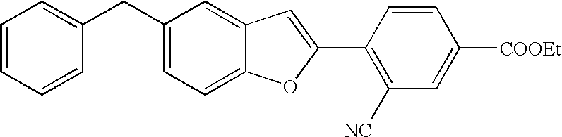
C1=CC(C2=CC3=CC(CC4=CC=CC=C4)=CC=C3O2)=C([NC])C=C1[COOEt]
